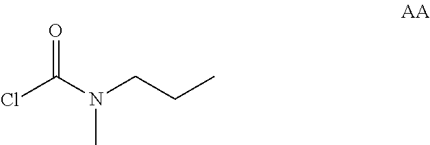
ClC(N(CCC)C)=O
